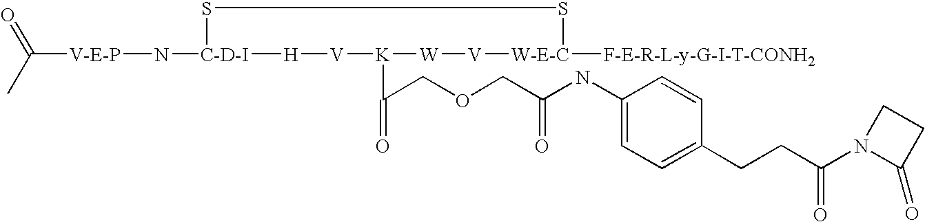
[V-E-P](N[C-D-I]1SS[W-E-C]([F-E-R-L-y-G-I-T-CONH2])[V][W][K](C(COCC(NC2=CC=C(CCC(N3C(=O)CC3)=O)C=C2)=O)=O)[V][H]1)C(=O)C
